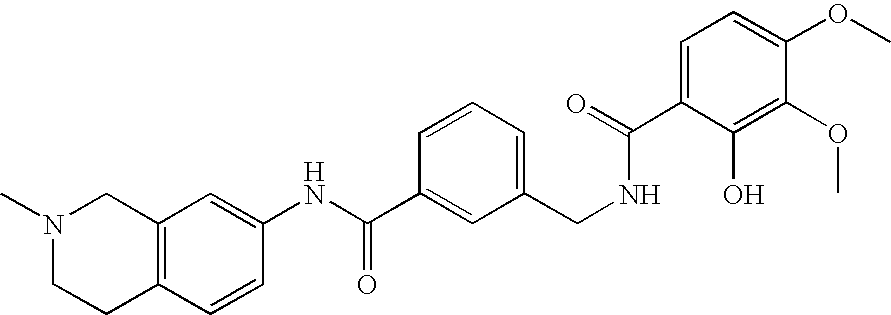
N1(C)CCC2=C(C1)C=C(NC(C1=CC(CNC(C3=CC=C(OC)C(OC)=C3O)=O)=CC=C1)=O)C=C2
